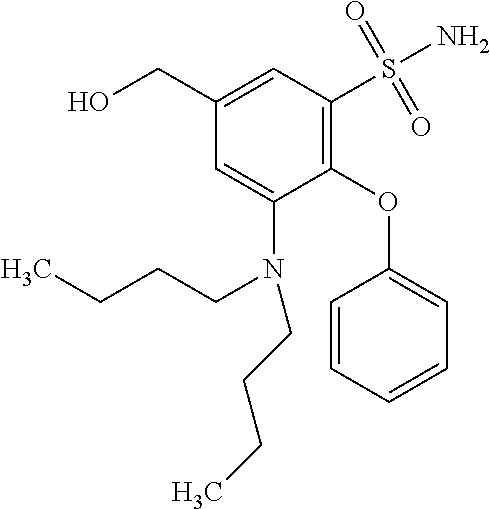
C1=CC=CC=C1OC1=C(S(N)(=O)=O)C=C(CO)C=C1N(CCCC)CCCC
